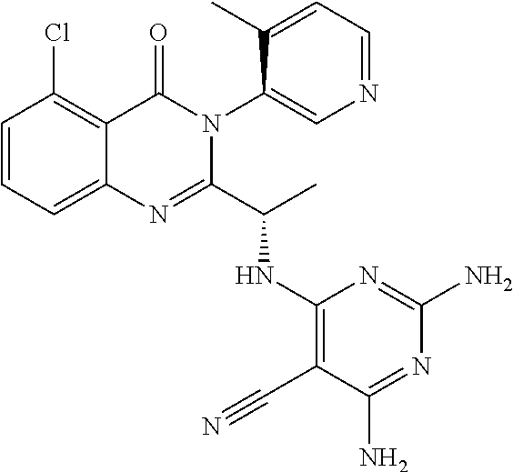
C1=CC=C2C(=C1Cl)C(=O)N(C1=CN=CC=C1C)C(C(C)NC1=C(C#N)C(N)=NC(N)=N1)=N2
